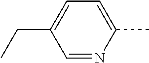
C1=C(C)N=CC(CC)=C1
